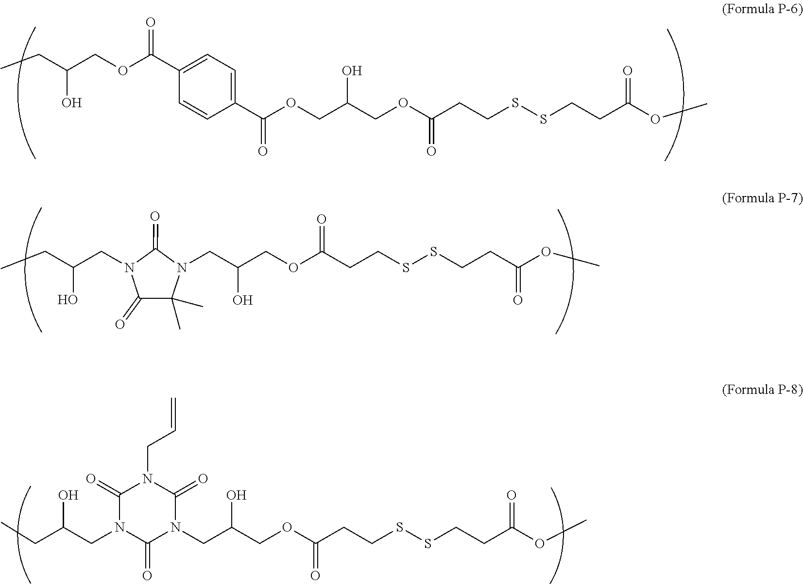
CCC(CN1C(=O)C(C)(C)N(CC(COC(CCSSCCC(OC)=O)=O)O)C1=O)O.CCC(COC(C1=CC=C(C(OCC(COC(CCSSCCC(OC)=O)=O)O)=O)C=C1)=O)O.CCC(CN1C(=O)N(CC(COC(CCSSCCC(OC)=O)=O)O)C(=O)N(CC=C)C1=O)O
